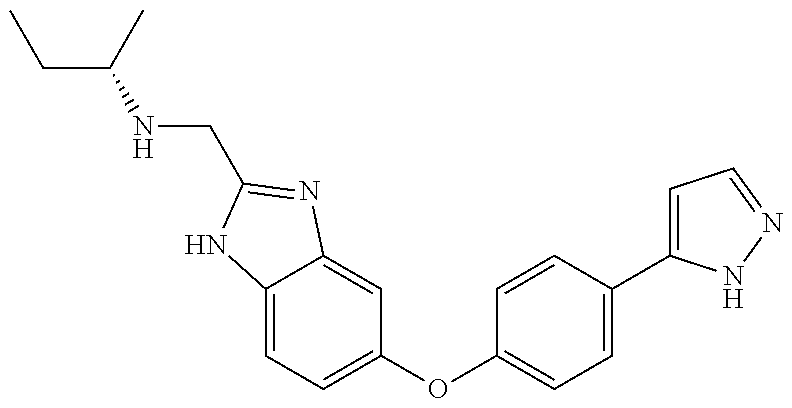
C(C(NCC1=NC2=CC(OC3=CC=C(C4=CC=NN4)C=C3)=CC=C2N1)C)C
